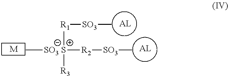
[M].C[SO3 S]([R2][SO3]C)([R1][SO3]C)[R3]
